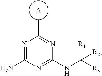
[A].CC1=NC(NC([R3])([R1])[R2])=NC(N)=N1
